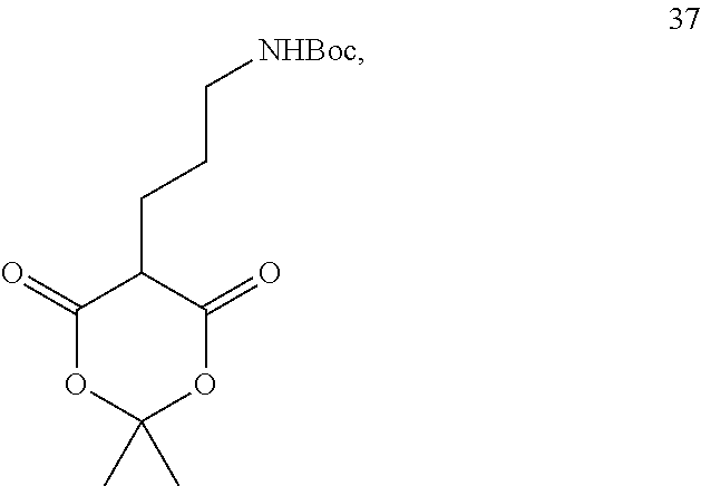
C1(=O)OC(C)(C)OC(=O)C1CCC[NHBoc]
